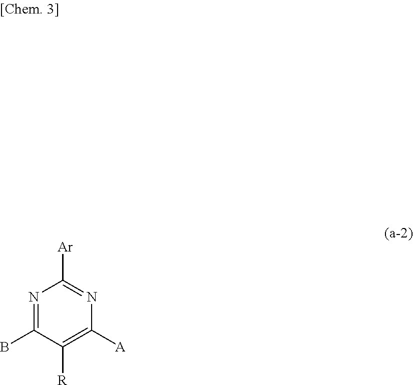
N1=C(B)C([R])=C([A])N=C1[Ar]
